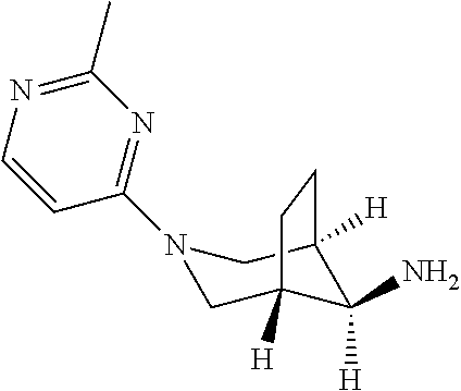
N1(C2=NC(C)=NC=C2)CC2([H])C(N)([H])C([H])(C1)CC2
